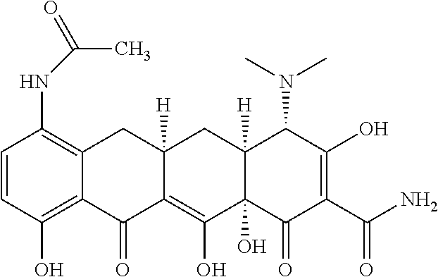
C1=CC(O)=C2C(=C1NC(C)=O)CC1([H])C(=C(O)C3(O)C([H])(C1)C(N(C)C)C(O)=C(C(N)=O)C3=O)C2=O
